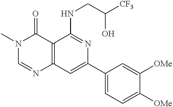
C12=C(C=C(C3=CC=C([OMe])C([OMe])=C3)N=C1NCC([CF3])O)N=CN(C)C2=O
